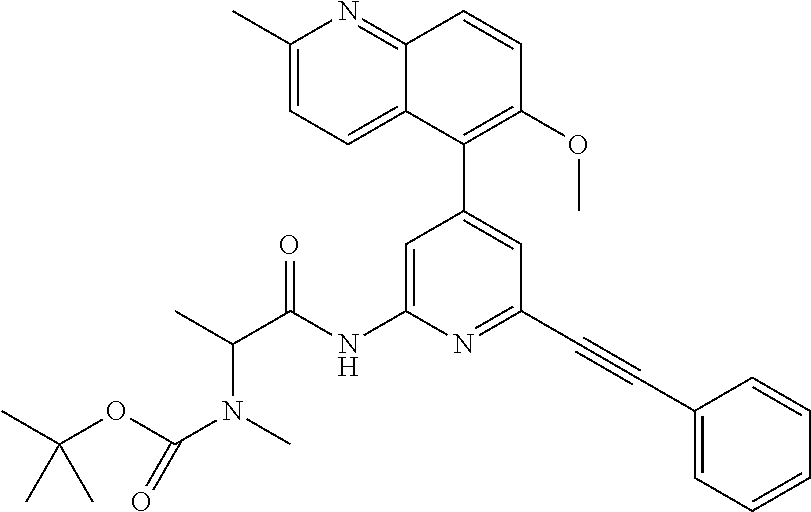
C1(C)=CC=C2C(=N1)C=CC(OC)=C2C1=CC(C#CC2=CC=CC=C2)=NC(NC(C(C)N(C)C(OC(C)(C)C)=O)=O)=C1
